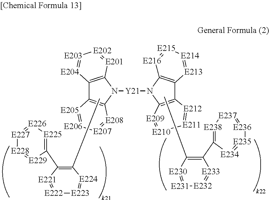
C12=C(N([Y21]N3C4=C(C5=C3[E216]=[E215][E214]=[E213]5)[E212]=[E211][E210]=[E209]4)C3=C1[E205]=[E206][E207]=[E208]3)[E201]=[E202][E203]=[E204]2.C1(C2=[E238][E237]=[E236][E235]=[E234]2)=C(C)[E230]=[E231][E232]=[E233]1.C1(C2=[E225][E226]=[E227][E228]=[E229]2)=C(C)[E224]=[E223][E222]=[E221]1
